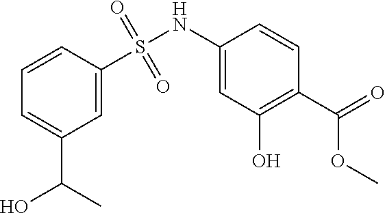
C1=C(S(=O)(=O)NC2=CC(O)=C(C(OC)=O)C=C2)C=CC=C1C(C)O
